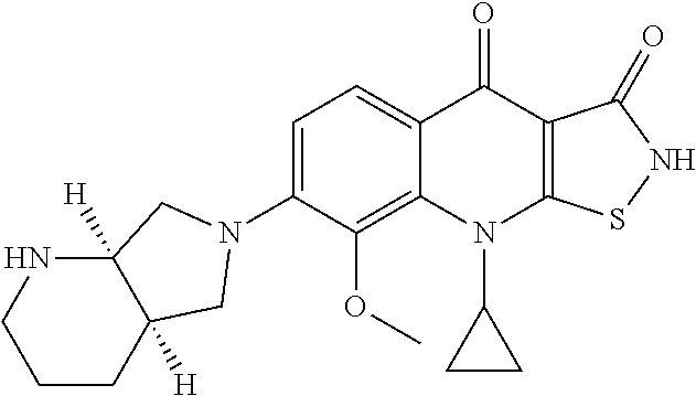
C12=C(OC)C(N3CC4([H])CCCNC4([H])C3)=CC=C1C(=O)C1=C(N2C2CC2)SNC1=O
